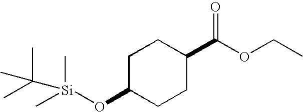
C1C(O[Si](C(C)(C)C)(C)C)CCC(C(OCC)=O)C1
